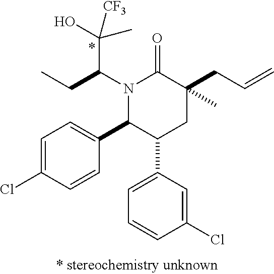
N1(C(C(C)(O)[CF3])CC)C(C2=CC=C(Cl)C=C2)C(C2=CC=CC(Cl)=C2)CC(C)(CC=C)C1=O
